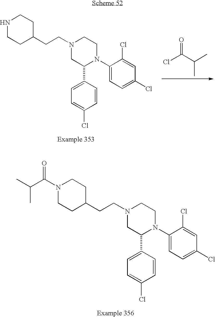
N1(C(C(C)C)=O)CCC(CCN2CC(C3=CC=C(Cl)C=C3)N(C3=CC=C(Cl)C=C3Cl)CC2)CC1.N1CCC(CCN2CC(C3=CC=C(Cl)C=C3)N(C3=CC=C(Cl)C=C3Cl)CC2)CC1.ClC(C(C)C)=O
